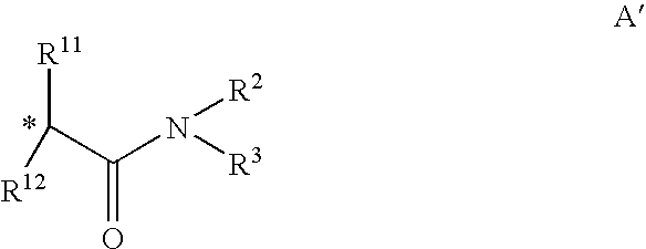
C(C(N([R3])[R2])=O)([R11])[R12]
